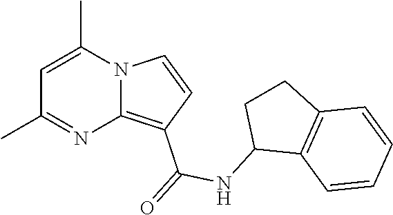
C1=C(C)N2C(=C(C(=O)NC3C4=C(CC3)C=CC=C4)C=C2)N=C1C
